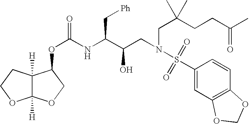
C12([H])C([H])(CCO1)C(OC(NC(C(CN(CC(CCC(C)=O)(C)C)S(C1=CC3=C(C=C1)OCO3)(=O)=O)O)C[Ph])=O)CO2
